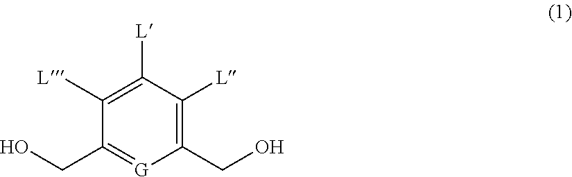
C1(CO)=C([L])C([L])=C([L])C(CO)=[G]1
